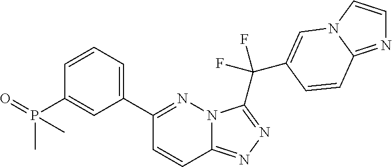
C12=NN=C(C(C3=CN4C=CN=C4C=C3)(F)F)N1N=C(C1=CC=CC(P(=O)(C)C)=C1)C=C2
